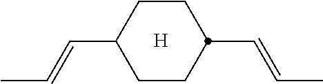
C1CC(C=CC)CCC1C=CC.[H]
